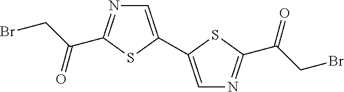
C1=C(C2=CN=C(C(CBr)=O)S2)SC(C(CBr)=O)=N1
